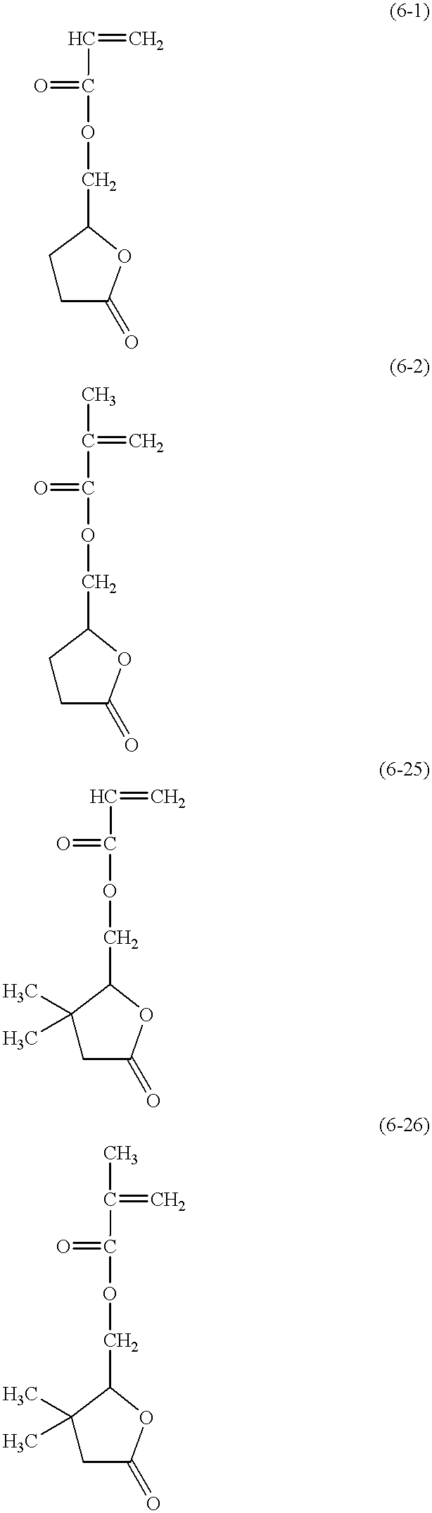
C(=C)C(OCC1CCC(=O)O1)=O.C(=C)(C(OCC1CCC(=O)O1)=O)C.C(=C)C(OCC1C(C)(C)CC(=O)O1)=O.C(=C)(C(OCC1C(C)(C)CC(=O)O1)=O)C
